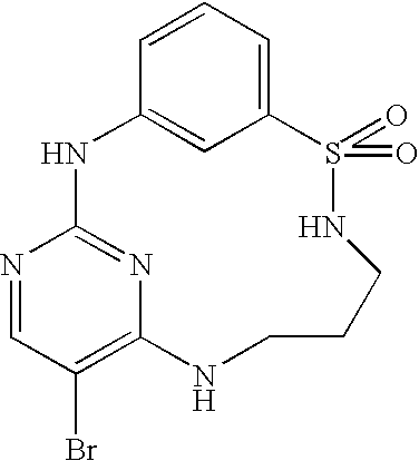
C12=CC=CC(=C1)NC1=NC(=C(Br)C=N1)NCCCNS2(=O)=O
